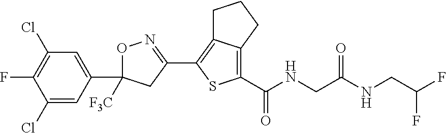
C12=C(C(NCC(NCC(F)F)=O)=O)SC(C3=NOC(C4=CC(Cl)=C(F)C(Cl)=C4)([F3C])C3)=C1CCC2
